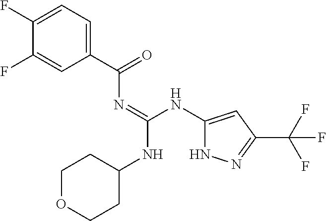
C1(F)=CC(C(N=C(NC2=CC(C(F)(F)F)=NN2)NC2CCOCC2)=O)=CC=C1F
